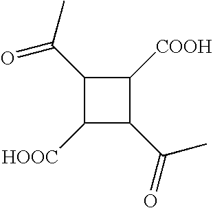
C1([HOOC])C(C(=O)C)C([COOH])C1C(C)=O
